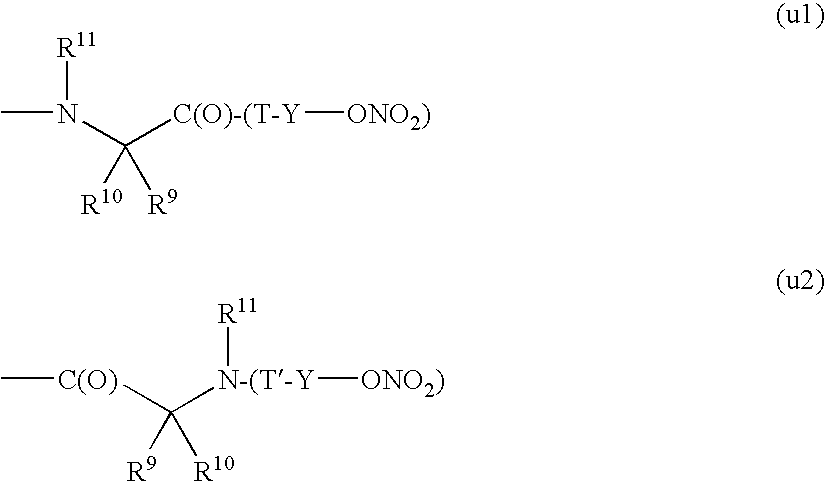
N(C([C(O)-(T-Y][ONO2)])([R10])[R9])(C)[R11].[C(O)](C([N-(T-Y]([R11])[ONO2)])([R9])[R10])C
